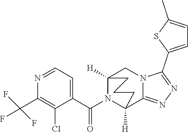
C1(C(F)(F)F)=C(Cl)C(C(N2C3([H])C4=NN=C(C5=CC=C(C)S5)N4CC2([H])CCC3)=O)=CC=N1
